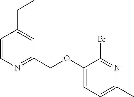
C1(OCC2=NC=CC(CC)=C2)=CC=C(C)N=C1Br
